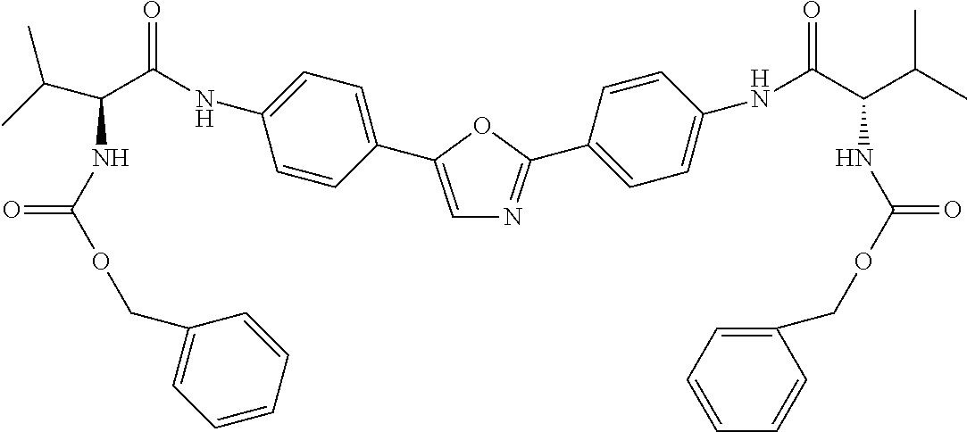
C1=C(C2=CC=C(NC(C(C(C)C)NC(OCC3=CC=CC=C3)=O)=O)C=C2)OC(C2=CC=C(NC(C(C(C)C)NC(OCC3=CC=CC=C3)=O)=O)C=C2)=N1
